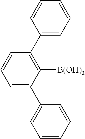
C1=CC=C(C2=CC=CC=C2)C([B(OH)2])=C1C1=CC=CC=C1
